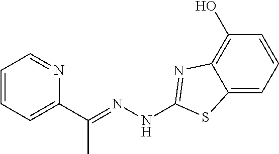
C1=CC=C(C(=NNC2=NC3=C(O)C=CC=C3S2)C)N=C1
